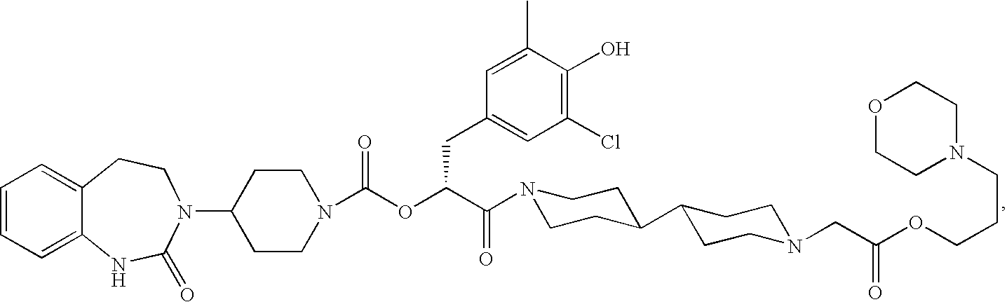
C1=CC=C2C(=C1)CCN(C1CCN(C(OC(C(=O)N3CCC(C4CCN(CC(OCCCN5CCOCC5)=O)CC4)CC3)CC3=CC(Cl)=C(O)C(C)=C3)=O)CC1)C(=O)N2
